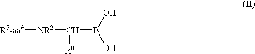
C(B(O)O)([NR2][R7-aah])[R8]
